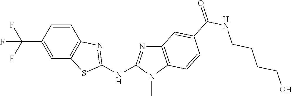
C1(C(F)(F)F)=CC2=C(C=C1)N=C(NC1=NC3=C(N1C)C=CC(C(NCCCCO)=O)=C3)S2
